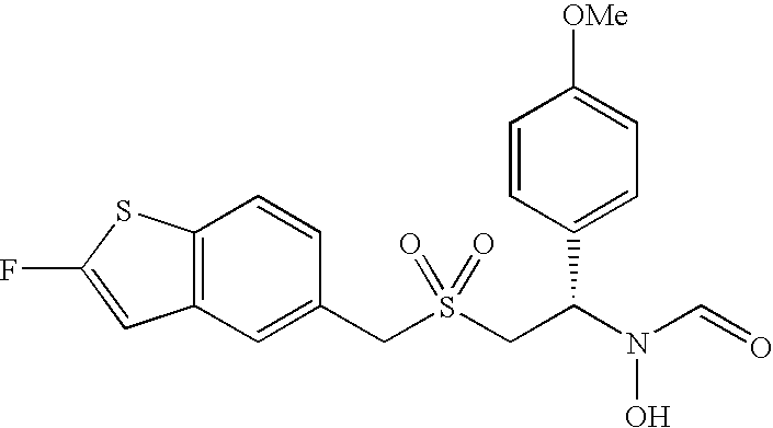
C(S(CC(N(C=O)O)C1=CC=C([OMe])C=C1)(=O)=O)C1=CC2=C(C=C1)SC(F)=C2
